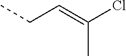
CCC=C(Cl)C
